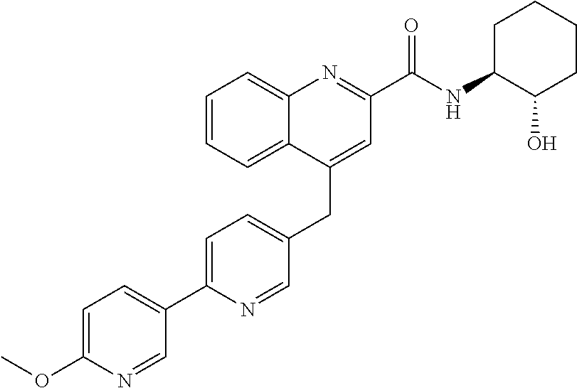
C1=C(C2=CC=C(OC)N=C2)N=CC(CC2=CC(C(NC3C(O)CCCC3)=O)=NC3=CC=CC=C23)=C1
